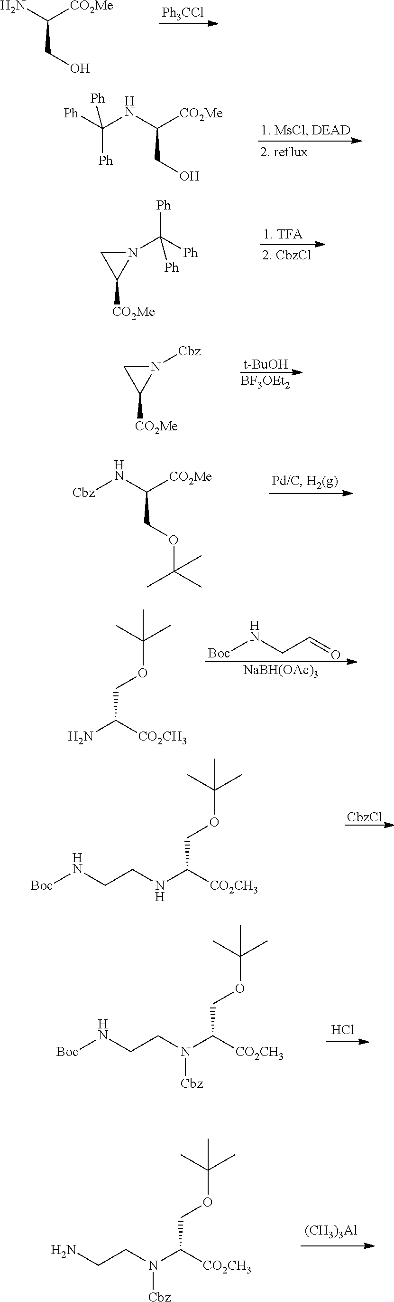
NC([CO2Me])CO.[Ph3CCl].N(C([CO2Me])CO)C([Ph])([Ph])[Ph].C(N1CC1[CO2Me])([Ph])([Ph])[Ph].[Cbz]N1CC1[CO2Me].[t-BuOH].[BF3OEt2].N(C([CO2Me])COC(C)(C)C)[Cbz].NC([CO2CH3])COC(C)(C)C.[Boc]NCC=O.[NaBH(OAc)3].[Boc]NCCNC([CO2CH3])COC(C)(C)C.[CbzCl].[Boc]NCCN(C([CO2CH3])COC(C)(C)C)[Cbz].Cl.NCCN(C([CO2CH3])COC(C)(C)C)[Cbz].[(CH3)3Al]
